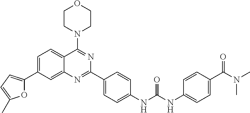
C1=C(C2=CC=C(C)O2)C=C2C(=C1)C(N1CCOCC1)=NC(C1=CC=C(NC(NC3=CC=C(C(N(C)C)=O)C=C3)=O)C=C1)=N2
